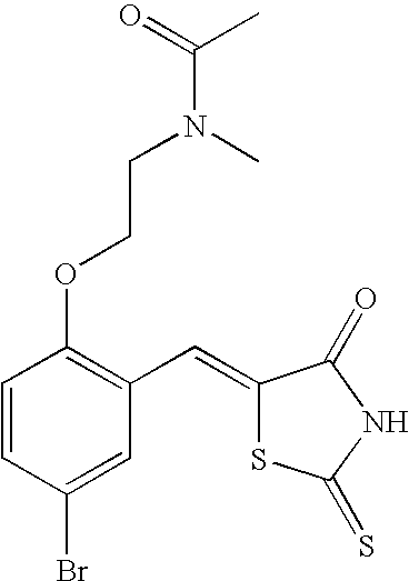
C1=CC(OCCN(C(=O)C)C)=C(C=C2SC(=S)NC2=O)C=C1Br
